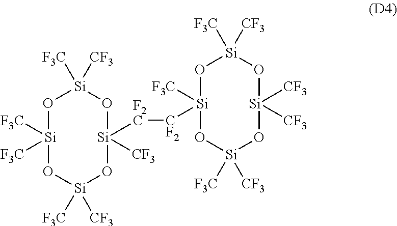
O1[Si]([F3C])([CF3])O[Si]([F2C][CF2][Si]2([F3C])O[Si]([F3C])([CF3])O[Si]([CF3])([CF3])O[Si]([F3C])([CF3])O2)([CF3])O[Si]([F3C])([CF3])O[Si]1([F3C])[F3C]
